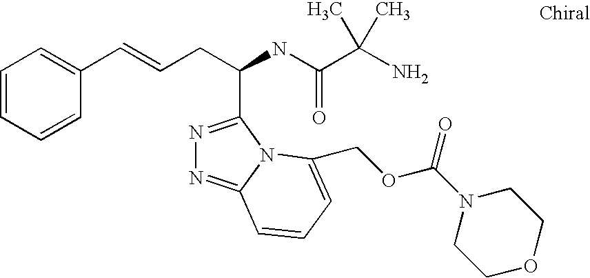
C(=CCC(C1=NN=C2N1C(COC(N1CCOCC1)=O)=CC=C2)NC(=O)C(C)(N)C)C1=CC=CC=C1
